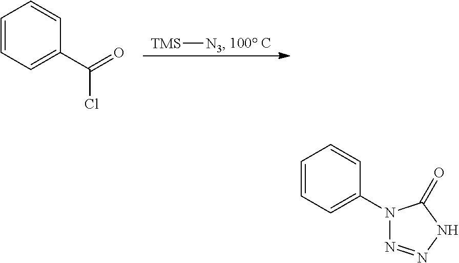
C1=C(C(=O)Cl)C=CC=C1.[TMS][N3].C1(N2N=NNC2=O)=CC=CC=C1
